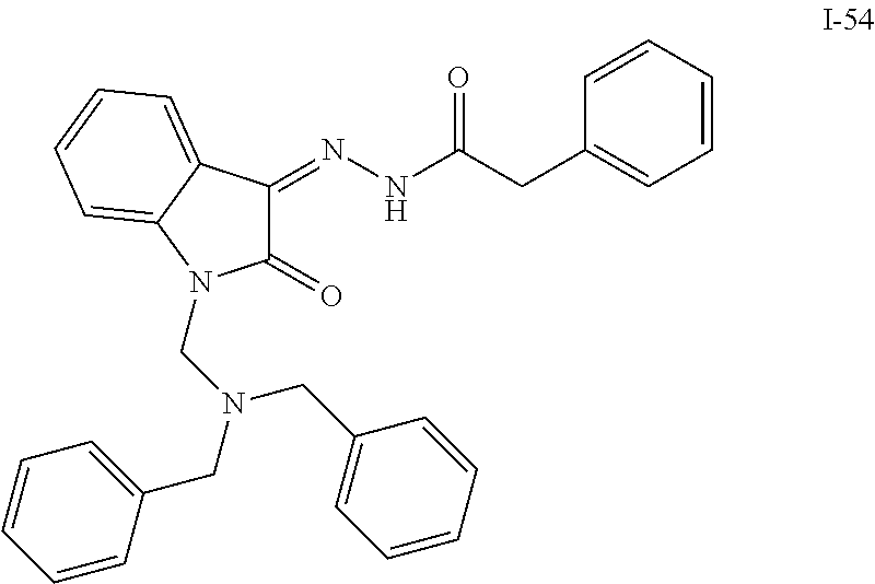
C1(=O)C(=NNC(CC2=CC=CC=C2)=O)C2=CC=CC=C2N1CN(CC1=CC=CC=C1)CC1=CC=CC=C1
